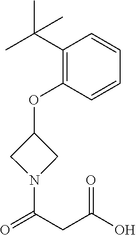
C1(OC2CN(C(CC(O)=O)=O)C2)=C(C(C)(C)C)C=CC=C1
